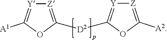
[Z]1=C([D2]C2=[Y][Z]=C([A2])O2)OC([A1])=[Y]1
